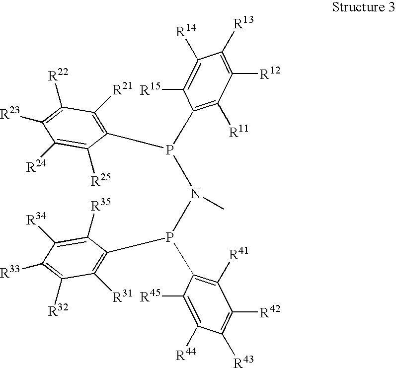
C1([R24])=C([R25])C(P(C2=C([R11])C([R12])=C([R13])C([R14])=C2[R15])N(P(C2=C([R31])C([R32])=C([R33])C([R34])=C2[R35])C2=C([R41])C([R42])=C([R43])C([R44])=C2[R45])C)=C([R21])C([R22])=C1[R23]
